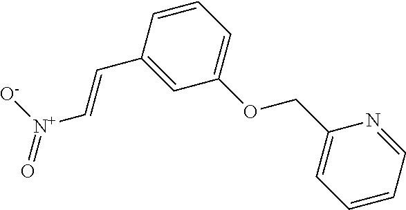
C(=CC1=CC(OCC2=CC=CC=N2)=CC=C1)[N+](=O)[O-]
